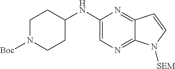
C1=C(NC2CCN([Boc])CC2)N=C2C(=N1)N([SEM])C=C2
